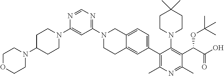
N1=CN=C(N2CCC3=CC(C4=C(C)N=C(C)C(C(OC(C)(C)C)C(=O)O)=C4N4CCC(C)(C)CC4)=CC=C3C2)C=C1N1CCC(N2CCOCC2)CC1
